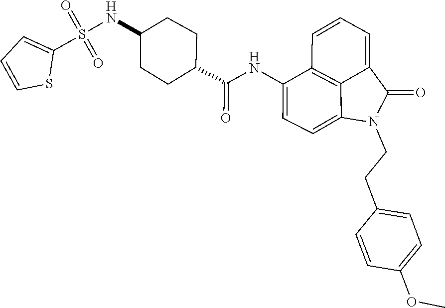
C1(C(=O)NC2=CC=C3C4=C2C=CC=C4C(=O)N3CCC2=CC=C(OC)C=C2)CCC(NS(=O)(=O)C2=CC=CS2)CC1
